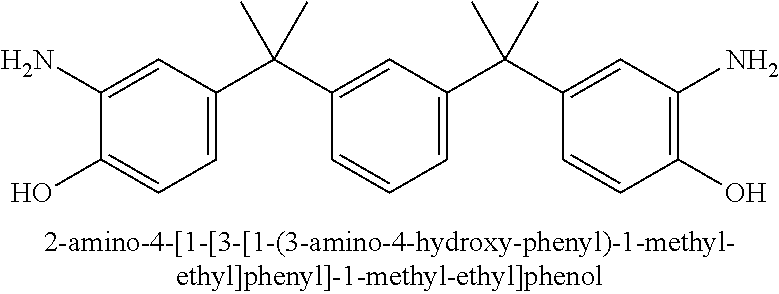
C1(N)=CC(C(C2=CC(C(C3=CC(N)=C(O)C=C3)(C)C)=CC=C2)(C)C)=CC=C1O
